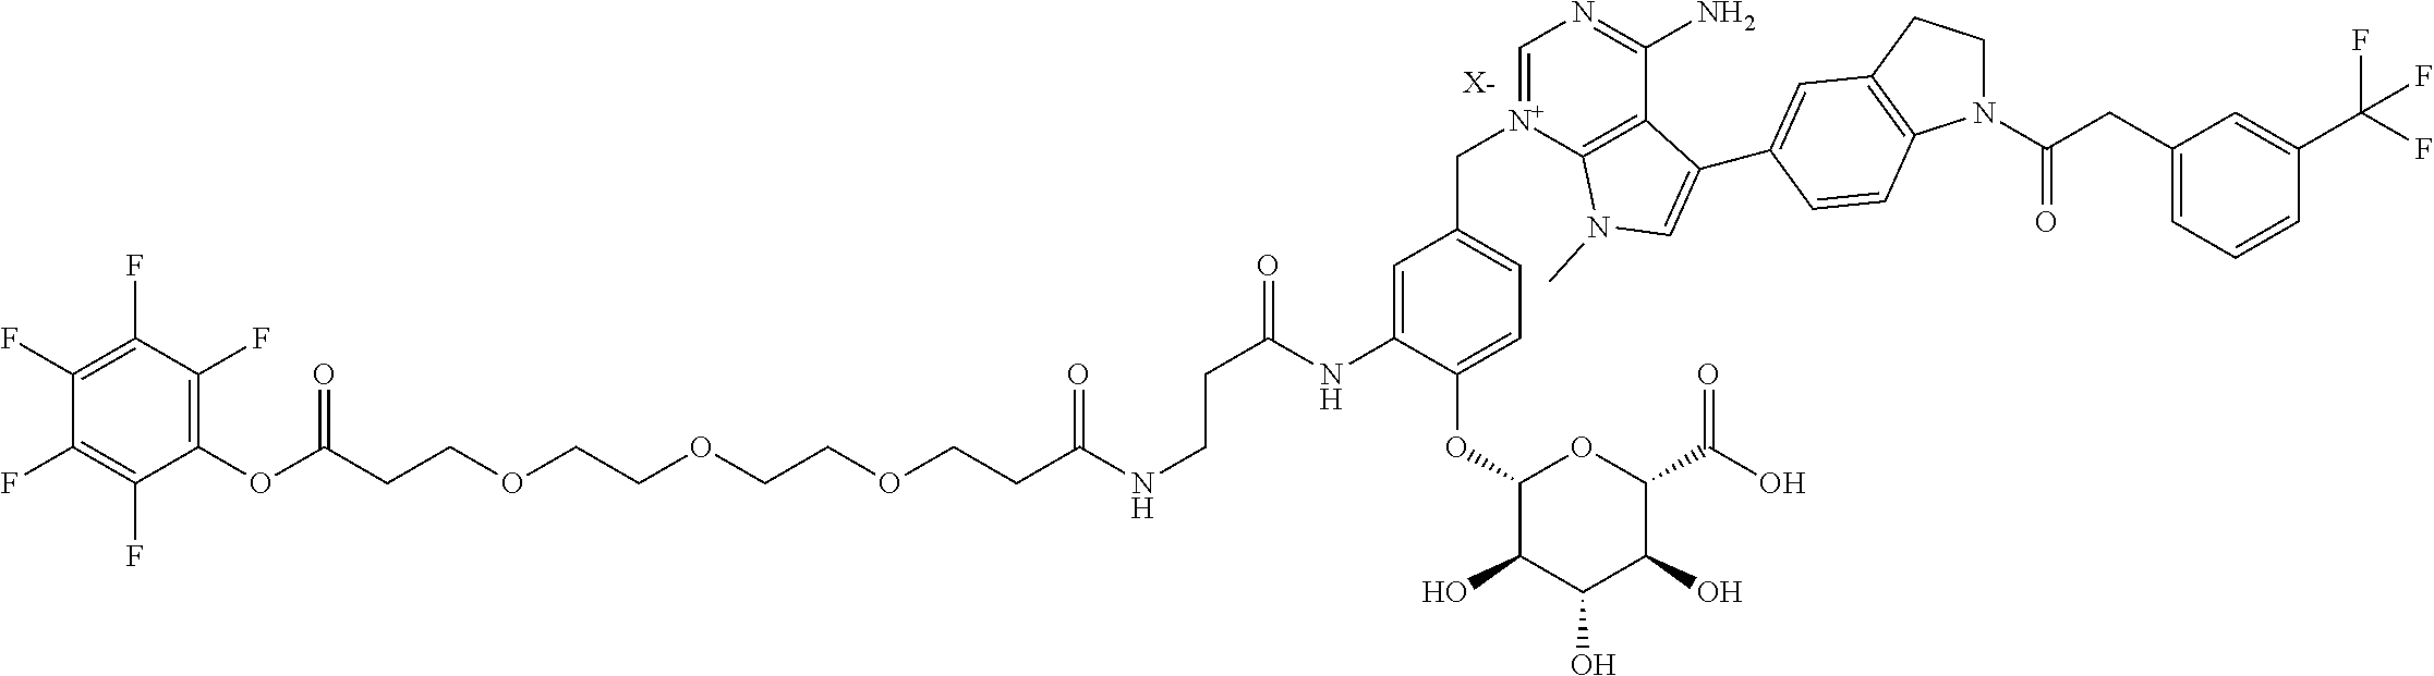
[X-].C(CCOCCOCCOCCC(NCCC(=O)NC1=CC(C[N+]2=CN=C(N)C3=C2N(C)C=C3C2=CC3=C(N(C(CC4=CC=CC(C(F)(F)F)=C4)=O)CC3)C=C2)=CC=C1OC1C(O)C(O)C(O)C(C(O)=O)O1)=O)(OC1=C(F)C(F)=C(F)C(F)=C1F)=O
